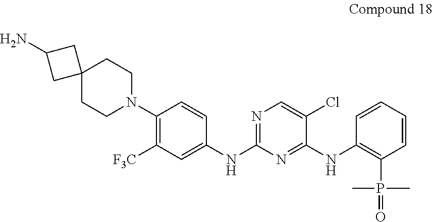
C1C2(CCN(C3=C([F3C])C=C(NC4=NC=C(Cl)C(NC5=C(P(=O)(C)C)C=CC=C5)=N4)C=C3)CC2)CC1N
